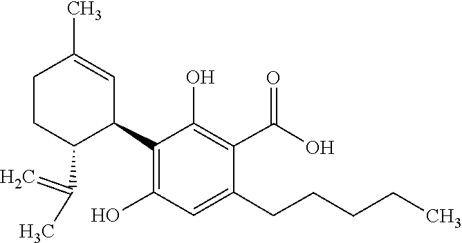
C1(O)=C(C2C(C(=C)C)CCC(C)=C2)C(O)=C(C(=O)O)C(CCCCC)=C1
